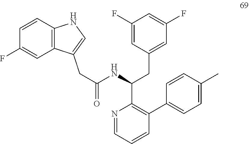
N1=CC=CC(C2=CC=C(C)C=C2)=C1C(NC(=O)CC1=CNC2=C1C=C(F)C=C2)CC1=CC(F)=CC(F)=C1
